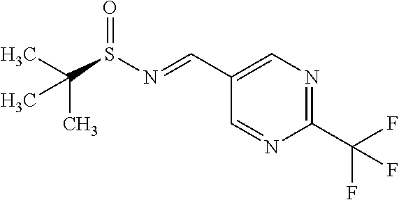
CC(S(N=CC1=CN=C(C(F)(F)F)N=C1)=O)(C)C
